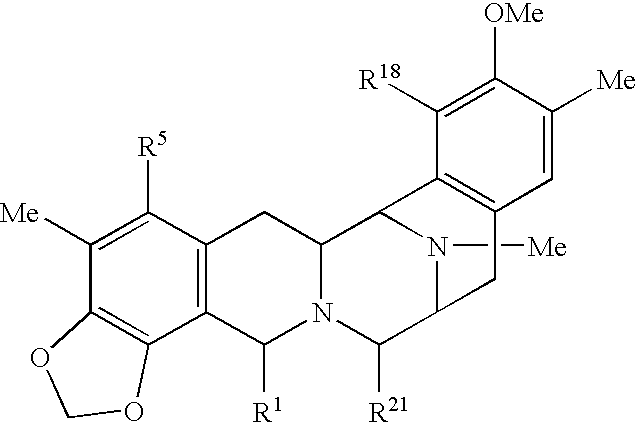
C1([Me])=C([R5])C2=C(C3=C1OCO3)C([R1])N1C(C2)C2N([Me])C(C1[R21])CC1=C2C([R18])=C([OMe])C([Me])=C1
